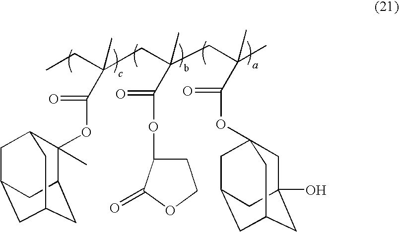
C1C(OC(C(CC(C)(C)C(=O)OC23CC4(O)CC(CC(C2)C4)C3)(CC(CC)(C(=O)OC2(C)C3CC4CC(CC2C4)C3)C)C)=O)C(=O)OC1
